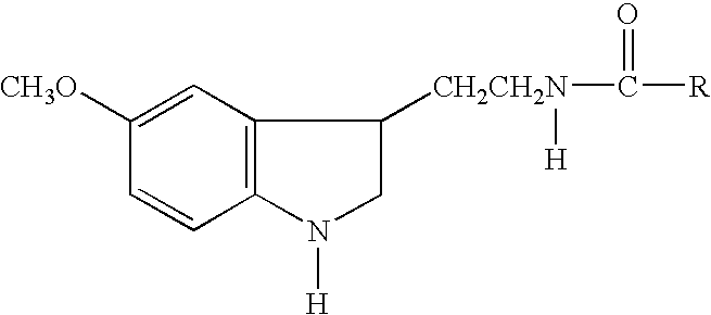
C1([CH3O])=CC2=C(C=C1)N([H])CC2[CH2CH2N](C([R])=O)[H]
